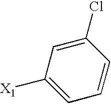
C1=C([X1])C=C(Cl)C=C1
